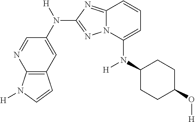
C1=NC2=C(C=C1N([H])C1=NN3C(=N1)C=CC=C3N([H])C1CCC(O[H])CC1)C=CN2[H]
